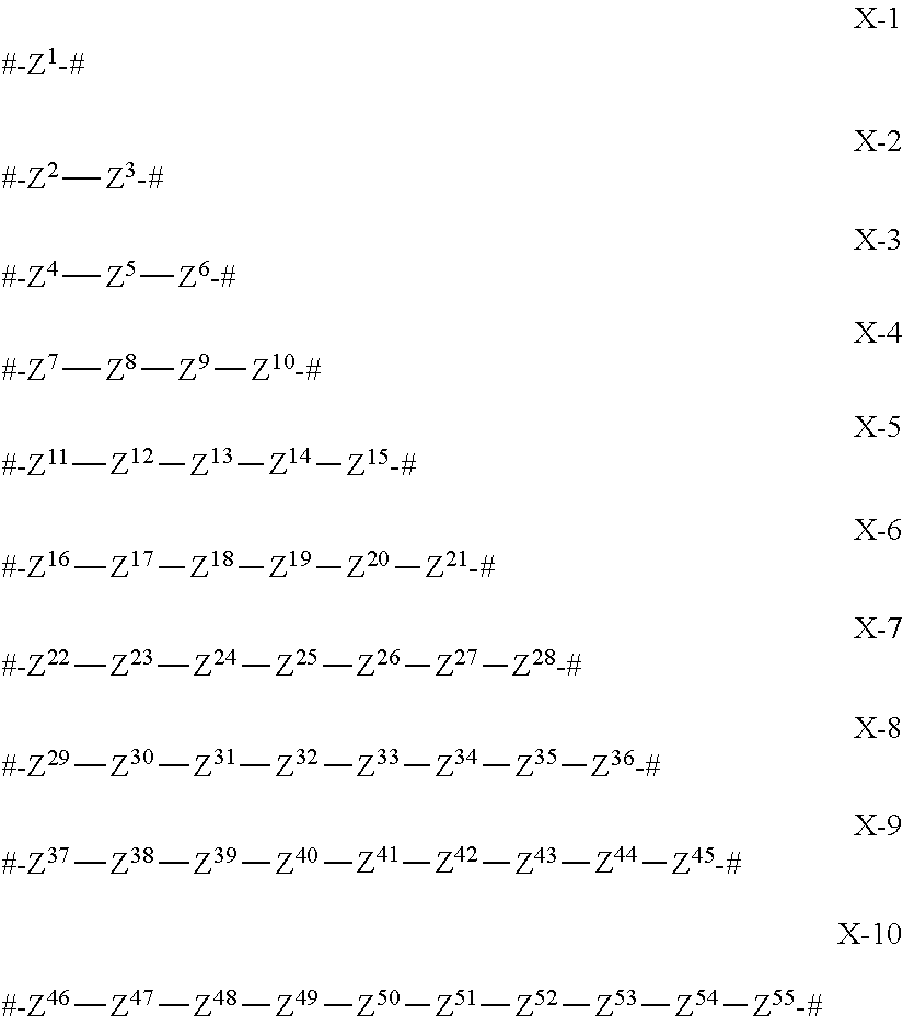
[#-Z2][Z3-#].[#-Z4][Z5][Z6-#].[#-Z7][Z8][Z9][Z10-#].[#-Z11][Z12][Z13][Z14][Z15-#].[#-Z16][Z17][Z18][Z19][Z20][Z21-#].[#-Z22][Z23][Z24][Z25][Z26][Z27][Z28-#].[#-Z29][Z30][Z31][Z32][Z33][Z34][Z35][Z36-#].[#-Z37][Z38][Z39][Z40][Z41][Z42][Z43][Z44][Z45-#].[#-Z46][Z47][Z48][Z49][Z50][Z51][Z52][Z53][Z54][Z55-#]
